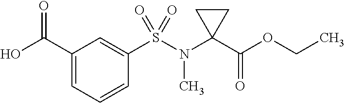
C1(C(=O)O)=CC=CC(S(=O)(N(C)C2(C(OCC)=O)CC2)=O)=C1
